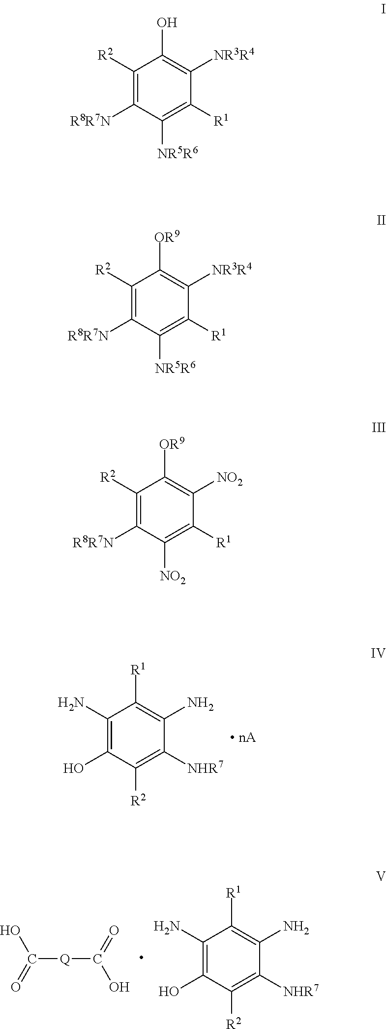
C1(N)=C(O)C([R2])=C([NHR7])C(N)=C1[R1].C1(N)=C(O)C([R2])=C([NHR7])C(N)=C1[R1].[Q](C(=O)O)C(O)=O.C1([R2])=C([R8R7N])C([NR5R6])=C([R1])C([NR3R4])=C1O.C1([R2])=C([R8R7N])C([NR5R6])=C([R1])C([NR3R4])=C1[OR9].C1([R2])=C([R8R7N])C([NO2])=C([R1])C([NO2])=C1[OR9]
